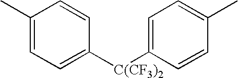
C1(C)=CC=C([C(CF3)2]C2=CC=C(C)C=C2)C=C1
